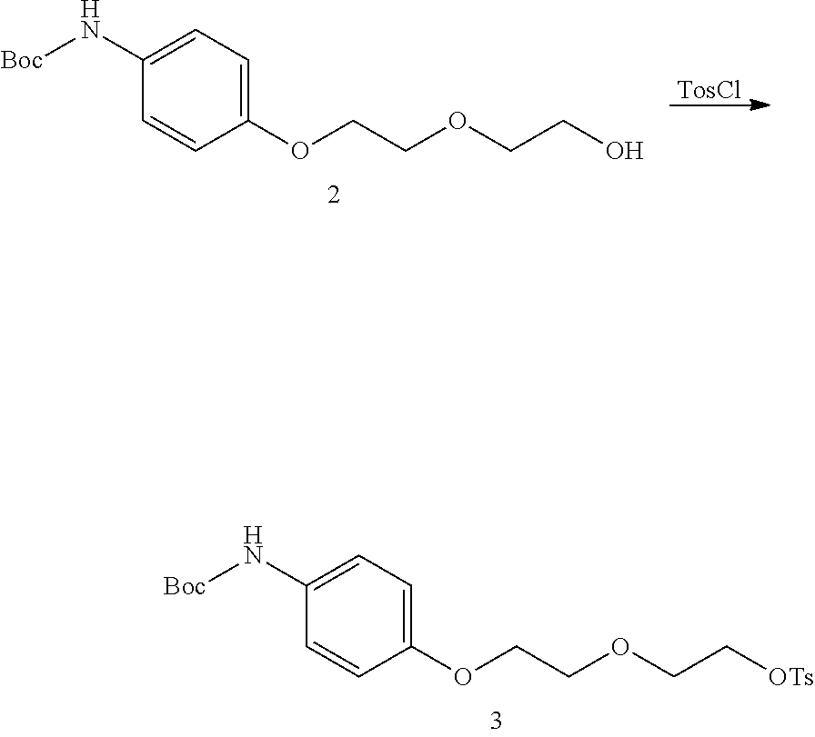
O(CCOCC[OTs])C1=CC=C(N[Boc])C=C1.O(CCOCCO)C1=CC=C(N[Boc])C=C1.[TosCl]
